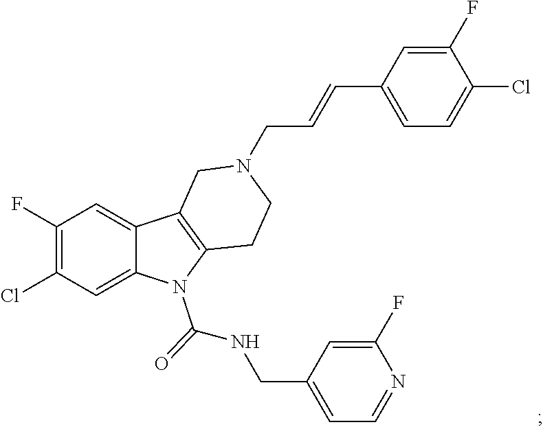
C1(F)=C(Cl)C=C2C(=C1)C1=C(N2C(NCC2=CC=NC(F)=C2)=O)CCN(CC=CC2=CC=C(Cl)C(F)=C2)C1
